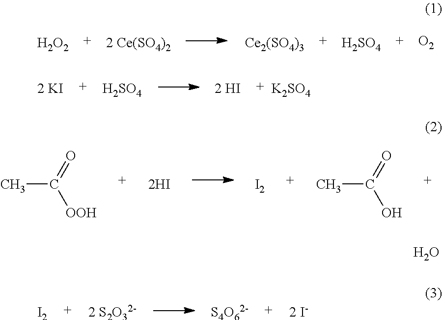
[H2O2].[2 Ce(SO4)2].[ Ce2(SO4)3].[H2SO4].[O2].[H2SO4].[K2SO4].CC(=O)[OOH].[2HI].[I2].CC(=O)O.[2 S2O32-].[I2].[S4O62-].[2 I-].O
